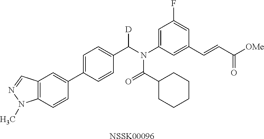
C12=C(C=CC(C3=CC=C(C(N(C4=CC(F)=CC(C=CC([OMe])=O)=C4)C(=O)C4CCCCC4)[D])C=C3)=C1)N(C)N=C2.[NSSK00096]
